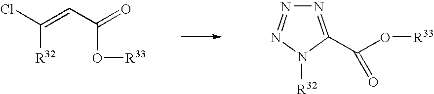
ClC(=CC(=O)O[R33])[R32].N1=C(C(O[R33])=O)N([R32])N=N1
